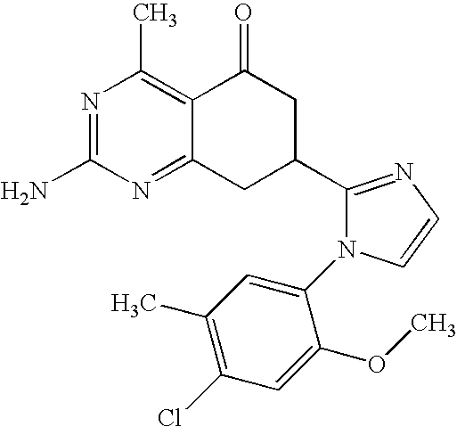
C1(C2CC(=O)C3=C(C)N=C(N)N=C3C2)=NC=CN1C1=CC(C)=C(Cl)C=C1OC
